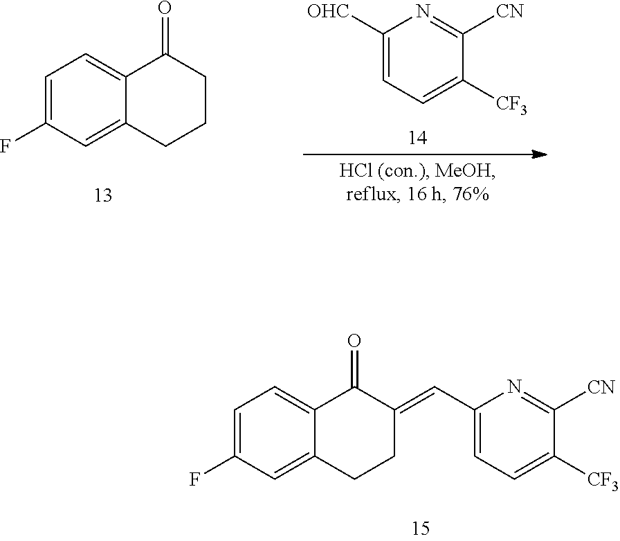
C1=C(F)C=C2C(=C1)C(=O)C(=CC1=CC=C([CF3])C([CN])=N1)CC2.C1([OHC])=CC=C([CF3])C([CN])=N1.C1=C(F)C=C2C(=C1)C(=O)CCC2
